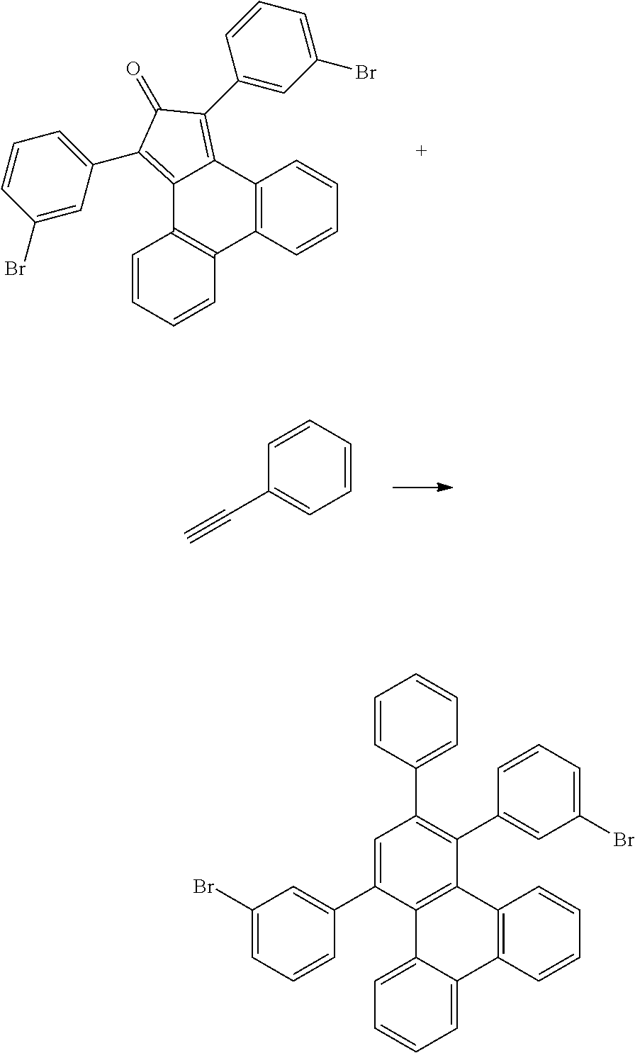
C1=CC=CC=C1C#C.C12=C(C=CC=C1)C1=C(C3=C(C4=CC=CC(Br)=C4)C(=O)C(C4=CC(Br)=CC=C4)=C23)C=CC=C1.C1=C(C2=CC(Br)=CC=C2)C2=C(C(C3=CC(Br)=CC=C3)=C1C1=CC=CC=C1)C1=C(C3=CC=CC=C23)C=CC=C1
